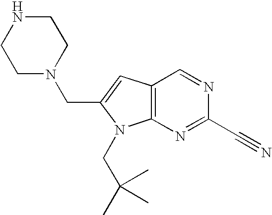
N1CCN(CC2=CC3=C(N=C(C#N)N=C3)N2CC(C)(C)C)CC1
